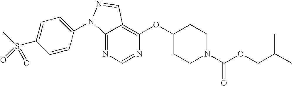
C12=NC=NC(OC3CCN(C(OCC(C)C)=O)CC3)=C1C=NN2C1=CC=C(S(C)(=O)=O)C=C1
